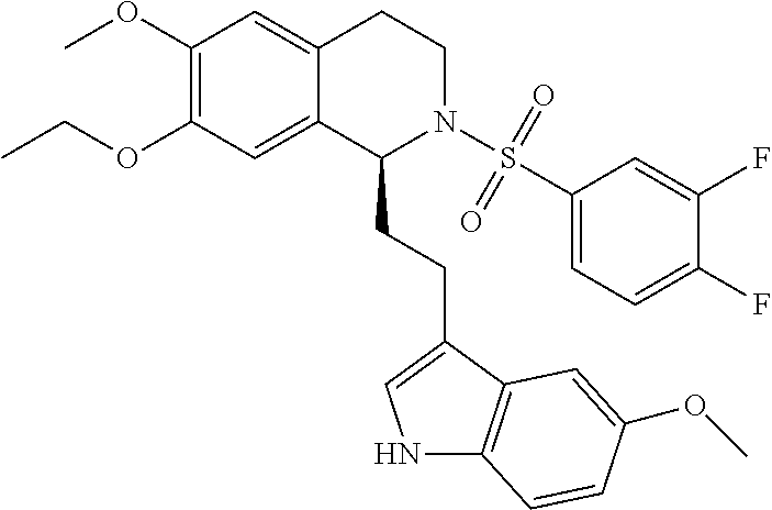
C(OC1=C(OC)C=C2C(=C1)C(CCC1=CNC3=C1C=C(OC)C=C3)N(S(C1=CC=C(F)C(F)=C1)(=O)=O)CC2)C
